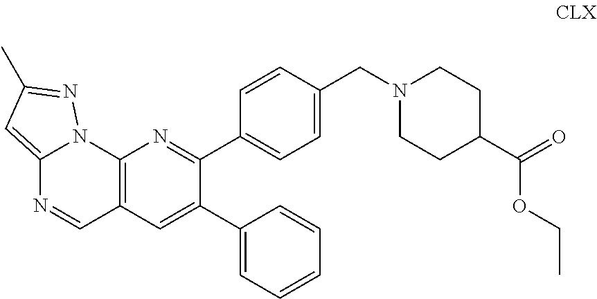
C12=C(C=C(C3=CC=CC=C3)C(C3=CC=C(CN4CCC(C(=O)OCC)CC4)C=C3)=N1)C=NC1=CC(C)=NN21
